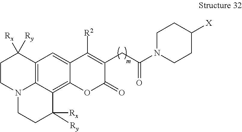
C12=C3C(=C4C(=C1)C([R2])=C(CC(=O)N1CCC([X])CC1)C(=O)O4)C([Ry])([Rx])CCN3CCC2([Ry])[Rx]
